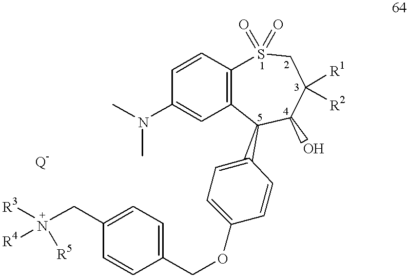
C1(N(C)C)=CC2=C(C=C1)S(=O)(=O)CC([R1])([R2])C(O)C2C1=CC=C(OCC2=CC=C(C[ +N]([R4])([R5])[R3])C=C2)C=C1
